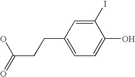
C(C1=CC=C(O)C(I)=C1)CC(=O)O
